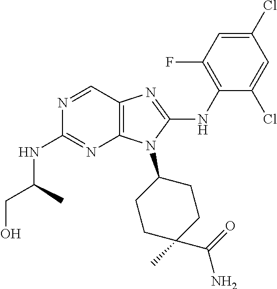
N1=CC2=C(N=C1NC(CO)C)N(C1CCC(C)(C(=O)N)CC1)C(NC1=C(F)C=C(Cl)C=C1Cl)=N2
